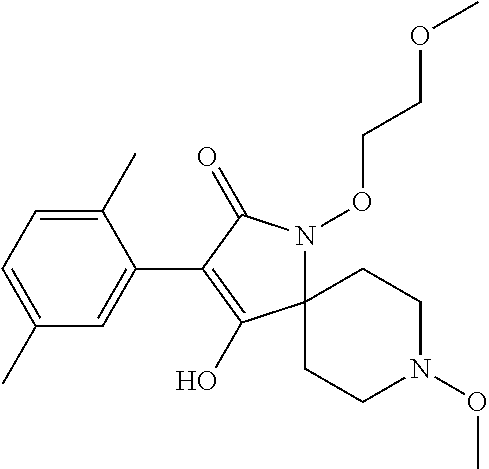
C12(N(OCCOC)C(=O)C(C3=CC(C)=CC=C3C)=C1O)CCN(OC)CC2
